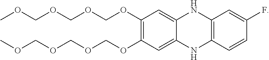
O(C1=C(OCOCOCOC)C=C2NC3=C(NC2=C1)C=CC(F)=C3)COCOCOC
